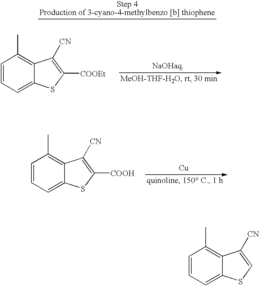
C1=CC=C2C(=C1C)C([CN])=C([COOH])S2.[Cu].C1=CC=C2C(=C1C)C([CN])=CS2.C1=CC=C2C(=C1C)C([CN])=C([COOEt])S2
